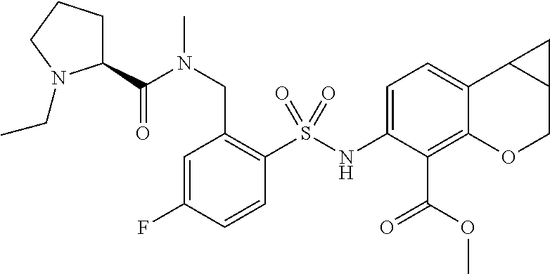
C1(NS(C2=C(CN(C)C(C3CCCN3CC)=O)C=C(F)C=C2)(=O)=O)=CC=C2C(=C1C(=O)OC)OCC1C2C1
